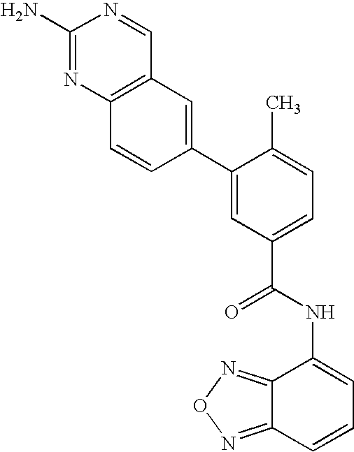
C12=C(N=C(N)N=C1)C=CC(C1=CC(C(=O)NC3=CC=CC4=NON=C43)=CC=C1C)=C2
